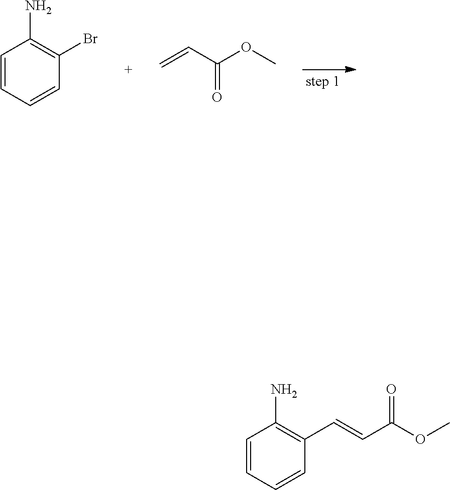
C1=CC=CC(Br)=C1N.C=CC(OC)=O.C1=CC=CC(C=CC(OC)=O)=C1N
